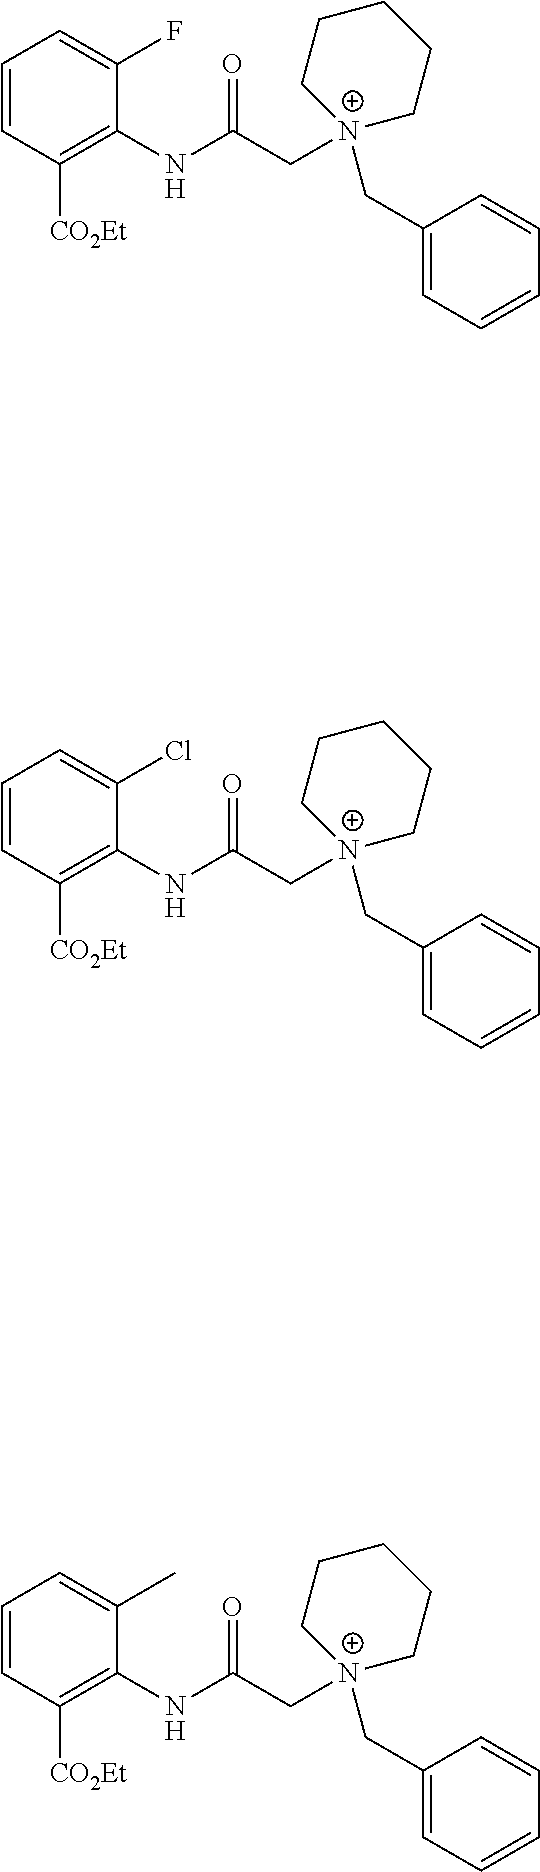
C1=CC([CO2Et])=C(NC(C[N+]2(CC3=CC=CC=C3)CCCCC2)=O)C(F)=C1.C1=CC([CO2Et])=C(NC(C[N+]2(CC3=CC=CC=C3)CCCCC2)=O)C(Cl)=C1.C1=CC([CO2Et])=C(NC(C[N+]2(CC3=CC=CC=C3)CCCCC2)=O)C(C)=C1
